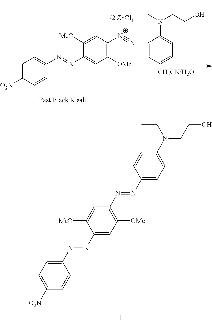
C1=C([O2N])C=CC(N=NC2=CC([OMe])=C([N+]#N)C=C2[MeO])=C1.C1=CC=CC=C1N(CC)CCO.C1(N=NC2=CC([OMe])=C(N=NC3=CC=C(N(CC)CCO)C=C3)C=C2[MeO])=CC=C([O2N])C=C1
